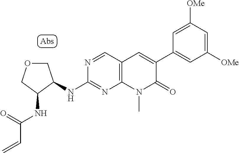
N(C1=NC2=C(C=N1)C=C(C1=CC([OMe])=CC([OMe])=C1)C(=O)N2C)C1C(NC(C=C)=O)COC1
